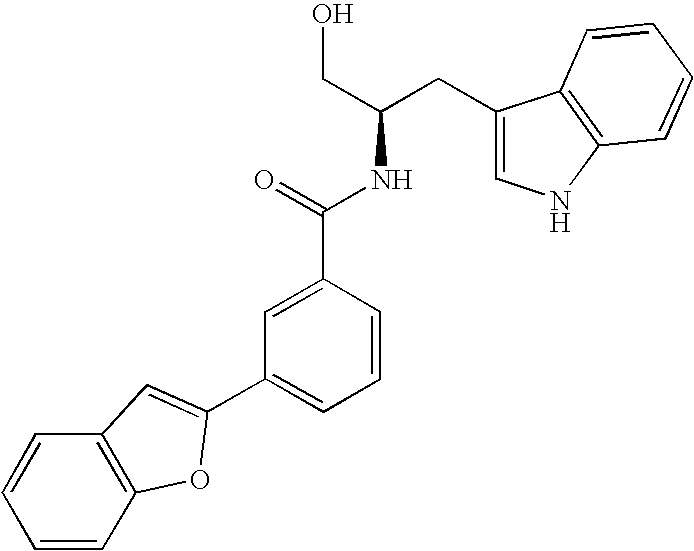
C1(C2=CC3=C(C=CC=C3)O2)=CC=CC(C(=O)NC(CO)CC2=CNC3=C2C=CC=C3)=C1
